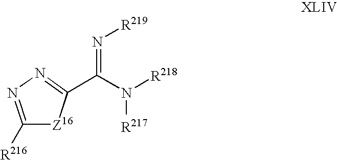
C1([R216])=NN=C(C(N([R218])[R217])=N[R219])[Z16]1
